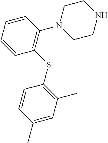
C1(C)=CC(C)=C(SC2=C(N3CCNCC3)C=CC=C2)C=C1
